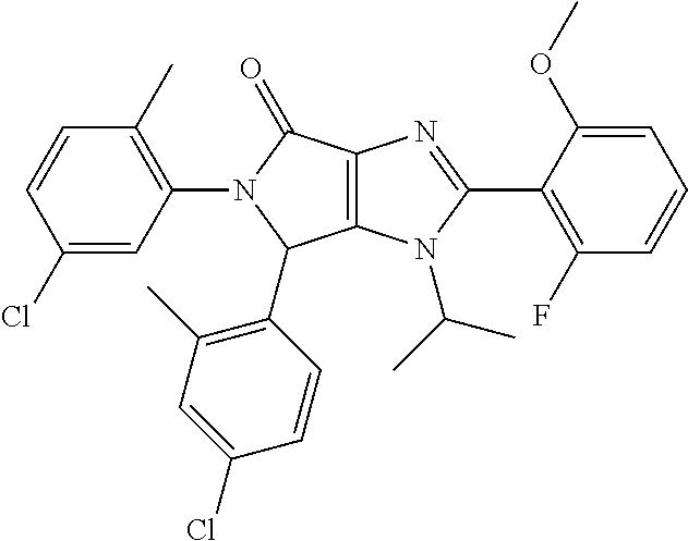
C12=C(N(C(C)C)C(C3=C(F)C=CC=C3OC)=N1)C(C1=C(C)C=C(Cl)C=C1)N(C1=C(C)C=CC(Cl)=C1)C2=O
